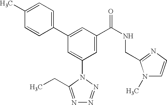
C1(C2=CC(C(NCC3=NC=CN3C)=O)=CC(N3C(CC)=NN=N3)=C2)=CC=C(C)C=C1
